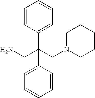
C1=CC(C(CN)(C2=CC=CC=C2)CN2CCCCC2)=CC=C1
